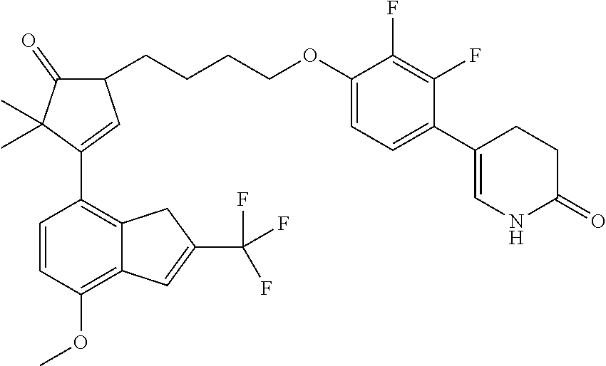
C1=CC(OC)=C2C(=C1C1=CC(CCCCOC3=CC=C(C4=CNC(=O)CC4)C(F)=C3F)C(=O)C1(C)C)CC(C(F)(F)F)=C2
